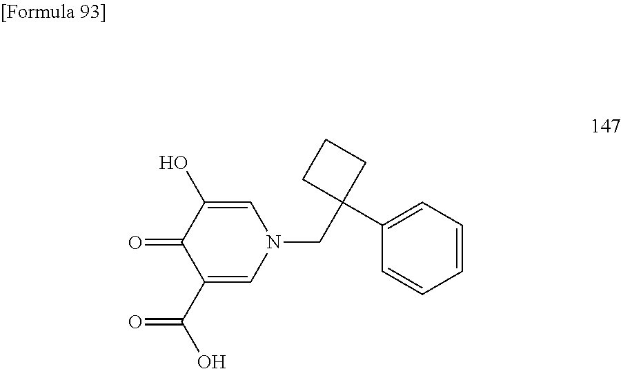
C1=C(O)C(=O)C(C(O)=O)=CN1CC1(C2=CC=CC=C2)CCC1
